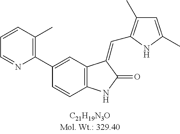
C1(C2=CC3=C(C=C2)NC(=O)C3=CC2=C(C)C=C(C)N2)=C(C)C=CC=N1
